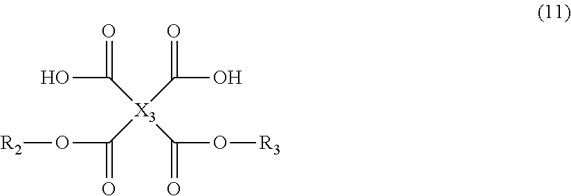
C([X3](C(=O)O[R2])(C(=O)O[R3])C(=O)O)(O)=O
